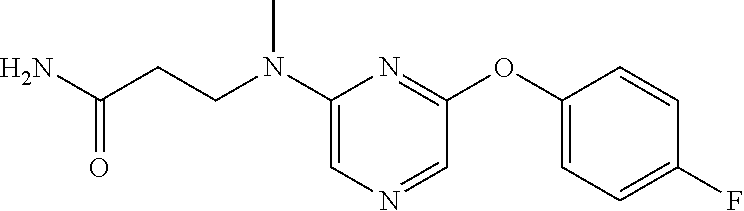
C1(N(CCC(=O)N)C)=CN=CC(OC2=CC=C(F)C=C2)=N1
